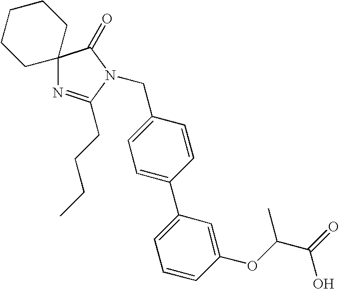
C12(N=C(CCCC)N(CC3=CC=C(C4=CC=CC(OC(C(=O)O)C)=C4)C=C3)C1=O)CCCCC2
